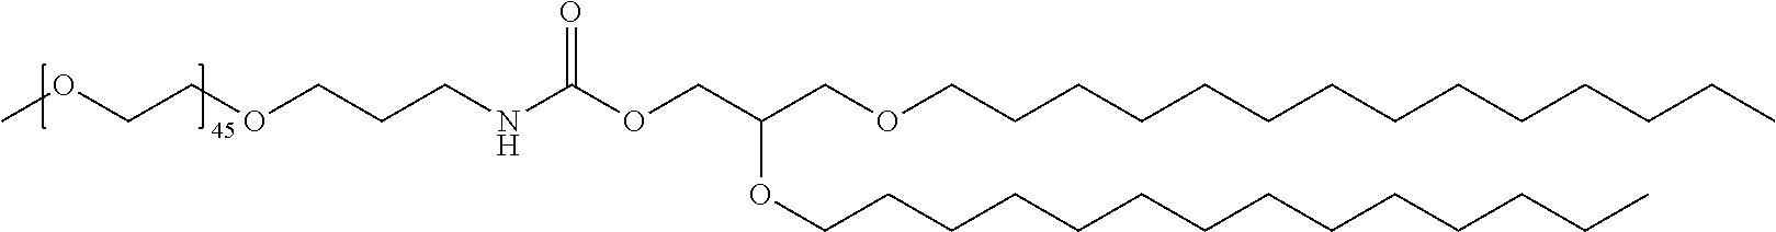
C(OC(NCCCOCCOC)=O)C(OCCCCCCCCCCCCCC)COCCCCCCCCCCCCCC
